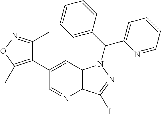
C12=C(C=C(C3=C(C)ON=C3C)C=N1)N(C(C1=CC=CC=N1)C1=CC=CC=C1)N=C2I
